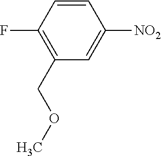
C1=CC(F)=C(COC)C=C1[NO2]
